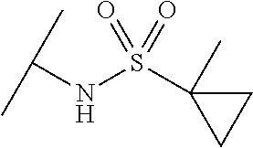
C1CC1(S(NC(C)C)(=O)=O)C
